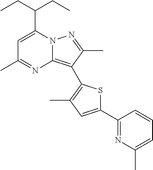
C1=C(C(CC)CC)N2C(=C(C3=C(C)C=C(C4=NC(C)=CC=C4)S3)C(C)=N2)N=C1C
